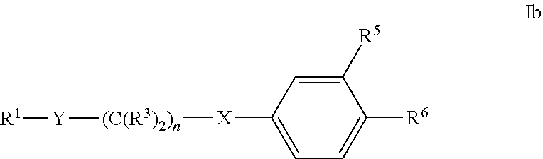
C1([R6])=CC=C([X][(C(R3)2)n][Y][R1])C=C1[R5]
